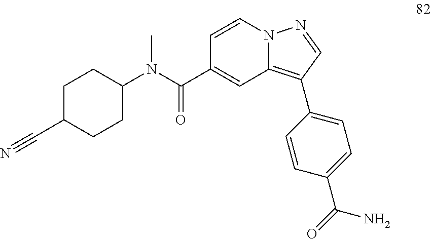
C1=CN2C(=C(C3=CC=C(C(=O)N)C=C3)C=N2)C=C1C(N(C1CCC(C#N)CC1)C)=O
